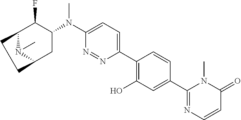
C12N(C)C(CC(N(C3=CC=C(C4=C(O)C=C(C5=NC=CC(=O)N5C)C=C4)N=N3)C)C1F)CC2
